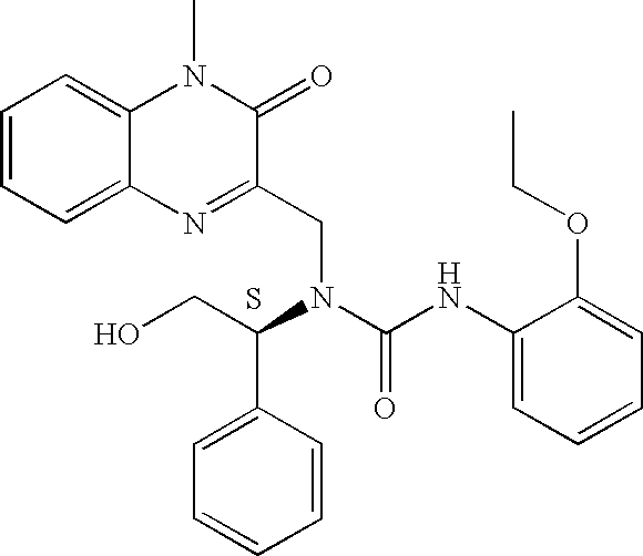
C1=CC=C2C(=C1)N(C)C(=O)C(CN(C(C1=CC=CC=C1)CO)C(NC1=CC=CC=C1OCC)=O)=N2.S
